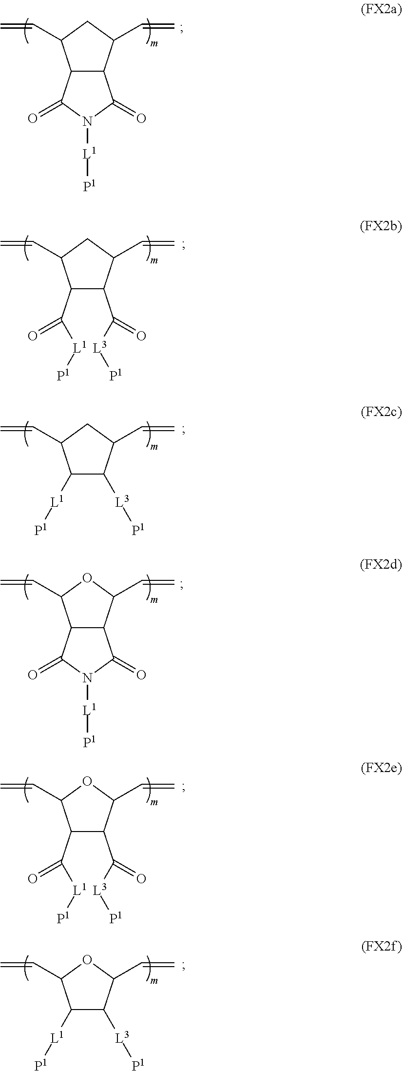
C12C(C(C=C)CC1C=C)C(=O)N([L1][P1])C2=O.C1(C([L1][P1])=O)C(C(=O)[L3][P1])C(C=C)CC1C=C.C1([L1][P1])C([L3][P1])C(C=C)CC1C=C.C12C(C(C=C)OC1C=C)C(=O)N([L1][P1])C2=O.C1(C([L1][P1])=O)C(C(=O)[L3][P1])C(C=C)OC1C=C.C1([L1][P1])C([L3][P1])C(C=C)OC1C=C
